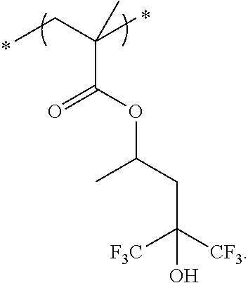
CCC(C)(C(=O)OC(CC([CF3])(O)[F3C])C)C
